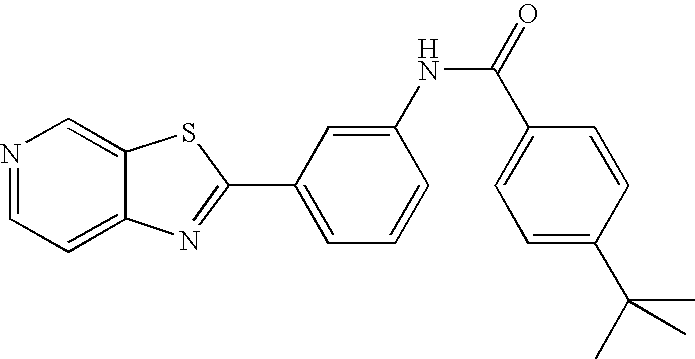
C12=CC=NC=C1SC(C1=CC=CC(NC(C3=CC=C(C(C)(C)C)C=C3)=O)=C1)=N2
